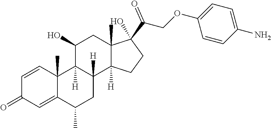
C1=CC2(C)C(=CC1=O)C(C)CC1([H])C2([H])C(O)CC2(C)C1([H])CCC2(C(=O)COC1=CC=C(N)C=C1)O
